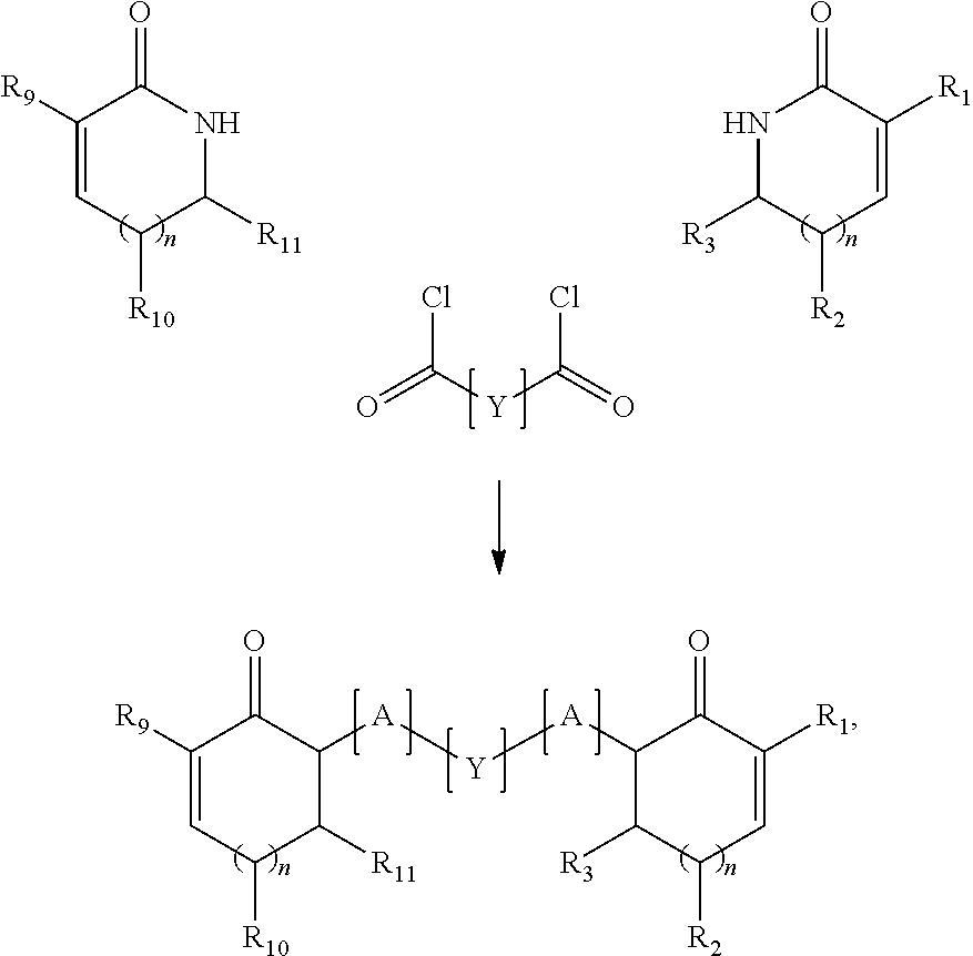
C1([R9])=CC([R10])C([R11])NC1=O.N1C([R3])C([R2])C=C([R1])C1=O.ClC([Y]C(=O)Cl)=O.C1([R9])=CC([R10])C([R11])C([A][Y][A]C2C([R3])C([R2])C=C([R1])C2=O)C1=O
